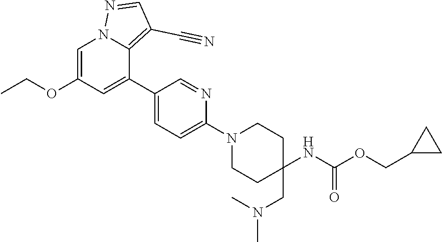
C1=C(OCC)C=C(C2=CC=C(N3CCC(CN(C)C)(NC(OCC4CC4)=O)CC3)N=C2)C2=C(C#N)C=NN12
